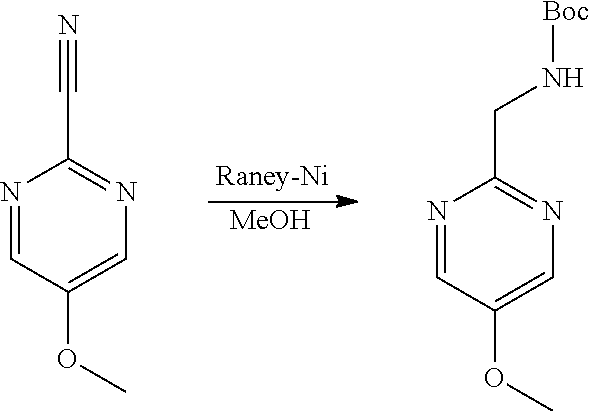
[MeOH].C1=C(OC)C=NC(C#N)=N1.C1=C(OC)C=NC(CN[Boc])=N1
